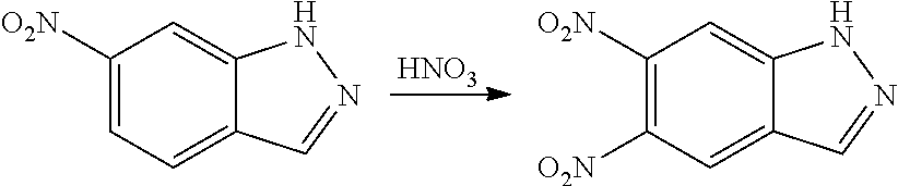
[HNO3].C1([O2N])=CC=C2C(=C1)NN=C2.C1([O2N])=C([O2N])C=C2C(=C1)NN=C2
